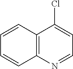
C1=CC2=C(C=C1)N=CC=C2Cl
